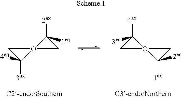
C1O2(CC2([2ax])[1eq])C1([3ax])[4eq].C1O2(CC2([4ax])[3eq])C1([1ax])[2eq]
